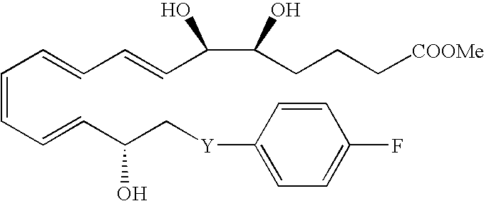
C(=CC=CC(C[Y]C1=CC=C(F)C=C1)O)C=CC=CC(C(CCC[COOMe])O)O
